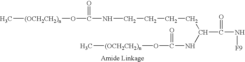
C[(OCH2CH2)n]OC(=O)NCCCCC(NC(=O)O[(OCH2CH2)n]C)C(N[F9])=O
